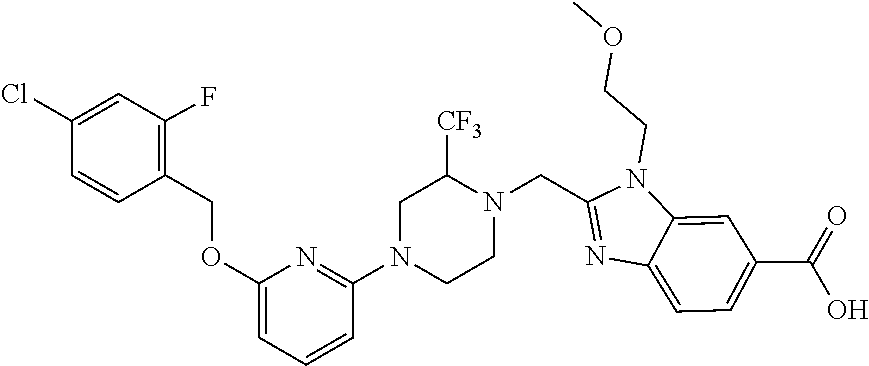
C1(COC2=CC=CC(N3CCN(CC4=NC5=CC=C(C(=O)O)C=C5N4CCOC)C([CF3])C3)=N2)=C(F)C=C(Cl)C=C1
